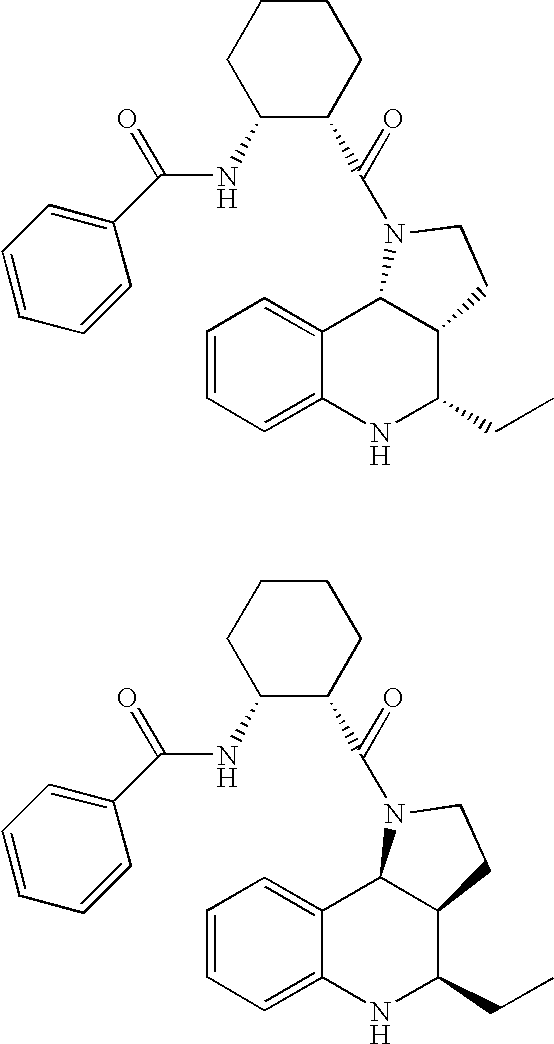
C1=CC=C2C(=C1)C1C(C(CC)N2)CCN1C(C1CCCCC1NC(C1=CC=CC=C1)=O)=O.C1=CC=C2C(=C1)C1C(C(CC)N2)CCN1C(C1CCCCC1NC(C1=CC=CC=C1)=O)=O
